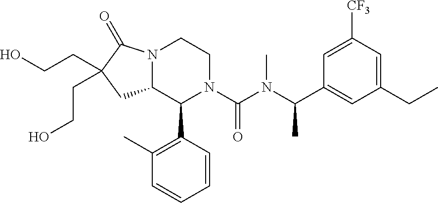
N12C(C(C3=C(C)C=CC=C3)N(C(N(C(C3=CC(CC)=CC([CF3])=C3)C)C)=O)CC1)CC(CCO)(CCO)C2=O
